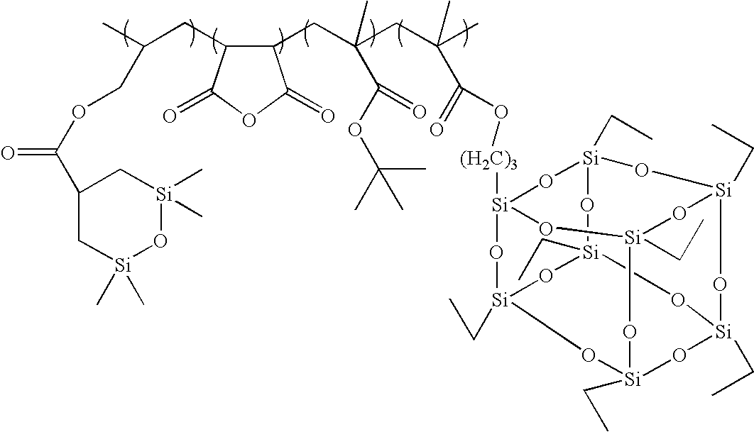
C1(C(OCC(C)CC2C(=O)OC(=O)C2CC(CC(C)(C)C(O[(H2C)3][Si]23O[Si]4(CC)O[Si]5(CC)O[Si](CC)(O2)O[Si]2(CC)O[Si](CC)(O[Si](CC)(O4)O[Si](CC)(O2)O3)O5)=O)(C(OC(C)(C)C)=O)C)=O)C[Si](C)(C)O[Si](C)(C)C1
